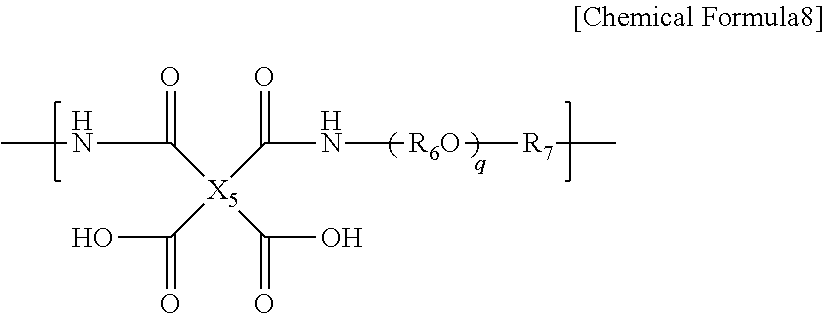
CNC(=O)[X5](C(O)=O)(C(=O)N[R6O][R7]C)C(=O)O
